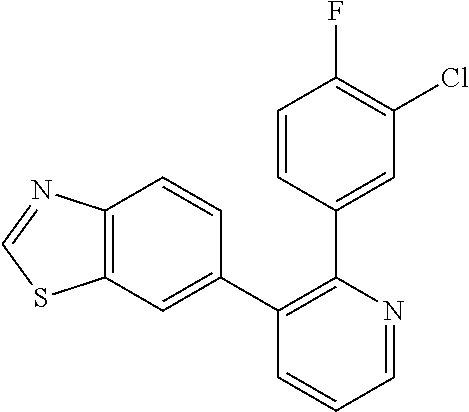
C1=NC(C2=CC(Cl)=C(F)C=C2)=C(C2=CC3=C(C=C2)N=CS3)C=C1
